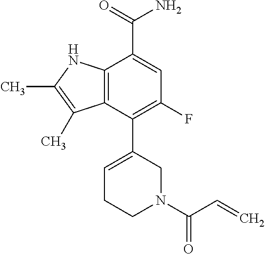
C12=C(NC(C)=C1C)C(C(=O)N)=CC(F)=C2C1=CCCN(C(C=C)=O)C1
